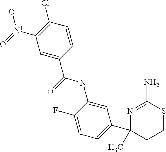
C1(C(=O)NC2=CC(C3(C)CCSC(N)=N3)=CC=C2F)=CC([N+](=O)O)=C(Cl)C=C1
